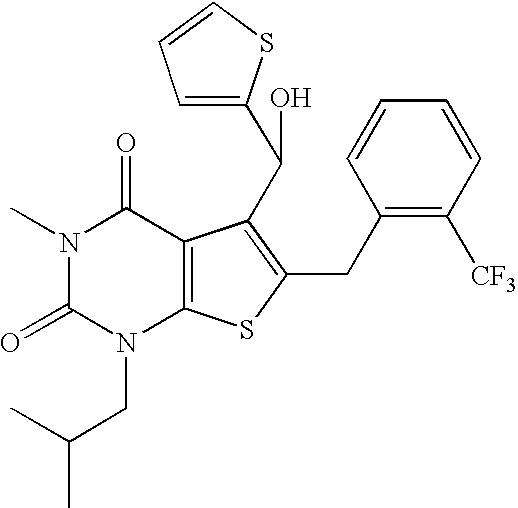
C1(CC2=C(C(O)C3=CC=CS3)C3=C(N(CC(C)C)C(=O)N(C)C3=O)S2)=C([CF3])C=CC=C1
